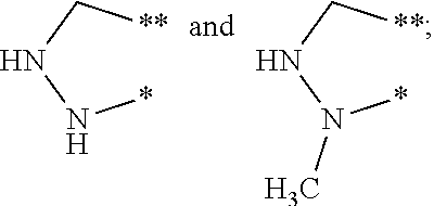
*NNC[**].*N(NC[**])C
